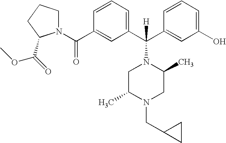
N1(C(C2=CC(C(C3=CC(O)=CC=C3)([H])N3CC(C)N(CC4CC4)CC3C)=CC=C2)=O)CCCC1C(=O)OC
